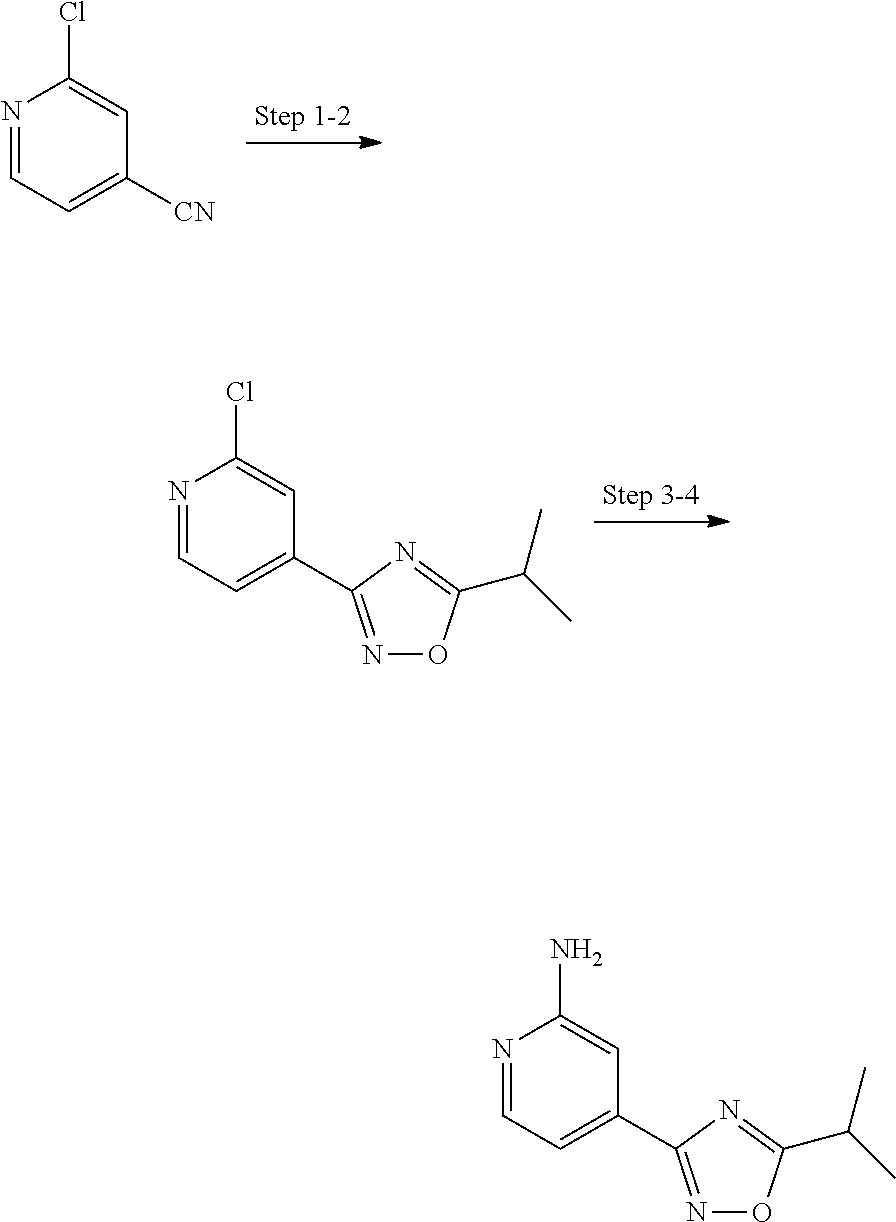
N1=CC=C([CN])C=C1Cl.N1=CC=C(C2=NOC(C(C)C)=N2)C=C1Cl.N1=CC=C(C2=NOC(C(C)C)=N2)C=C1N
